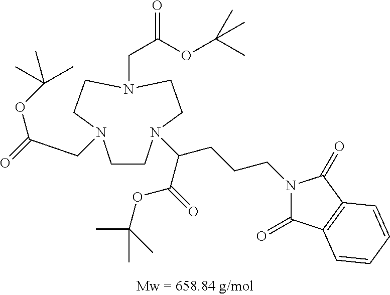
C1CN(C(CCCN2C(=O)C3=C(C2=O)C=CC=C3)C(=O)OC(C)(C)C)CCN(CC(=O)OC(C)(C)C)CCN1CC(=O)OC(C)(C)C
